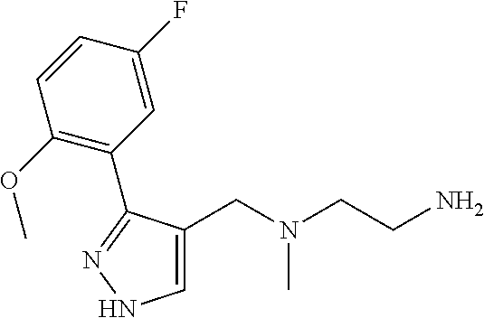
C1=C(CN(CCN)C)C(C2=C(OC)C=CC(F)=C2)=NN1
